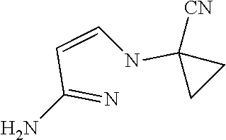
N(C=CC(=N)N)C1([CN])CC1
